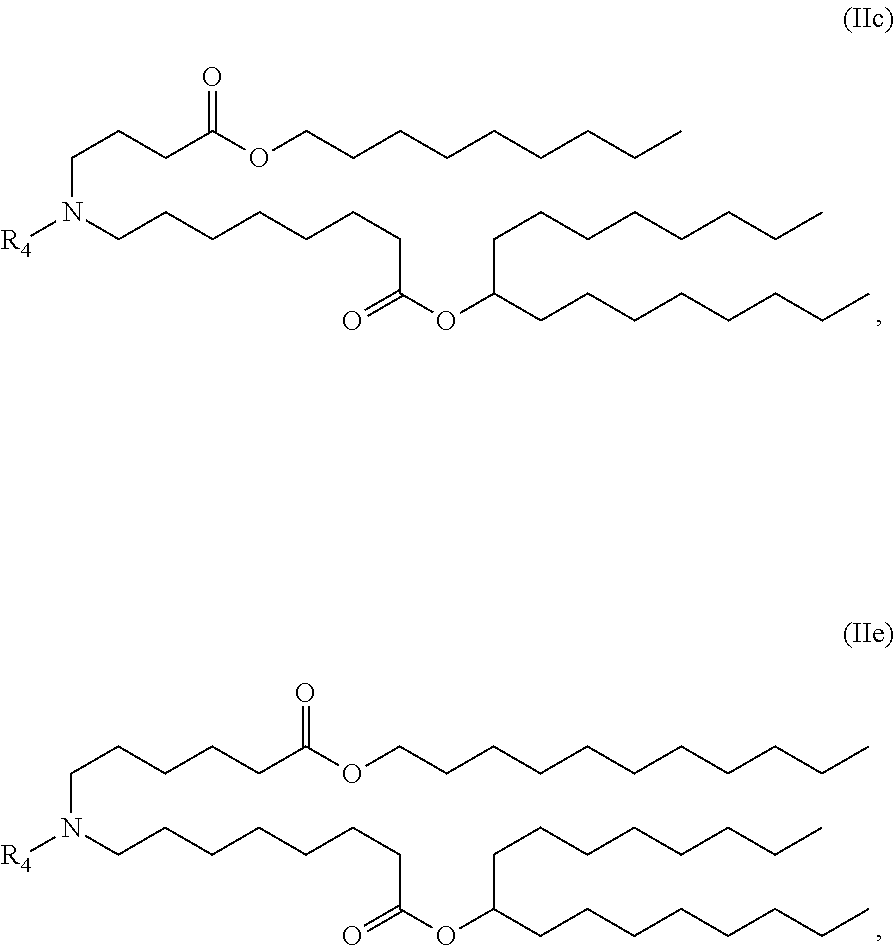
C(N(CCCCCCCC(OC(CCCCCCCC)CCCCCCCC)=O)[R4])CCC(OCCCCCCCCC)=O.C(CCC(OCCCCCCCCCCC)=O)CCN(CCCCCCCC(OC(CCCCCCCC)CCCCCCCC)=O)[R4]
